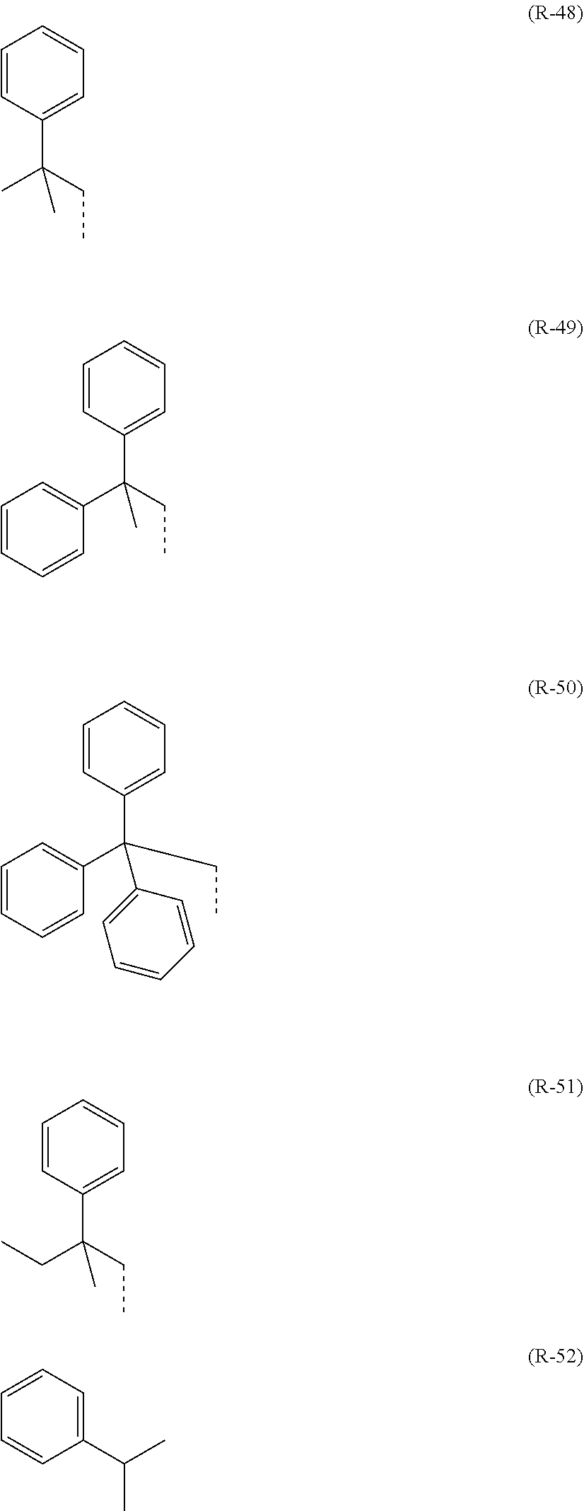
C1=CC=CC=C1C(CC)(C)C.C1(C(CC)(C)C2=CC=CC=C2)=CC=CC=C1.C1=CC=CC=C1C(CC)(CC)C.C1=CC=C(C(C)C)C=C1.C1(C(C2=CC=CC=C2)(CC)C2=CC=CC=C2)=CC=CC=C1
